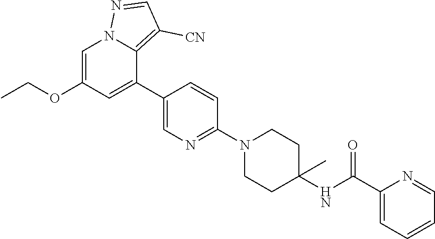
C1=C(OCC)C=C(C2=CN=C(N3CCC(NC(C4=CC=CC=N4)=O)(C)CC3)C=C2)C2=C([CN])C=NN12
